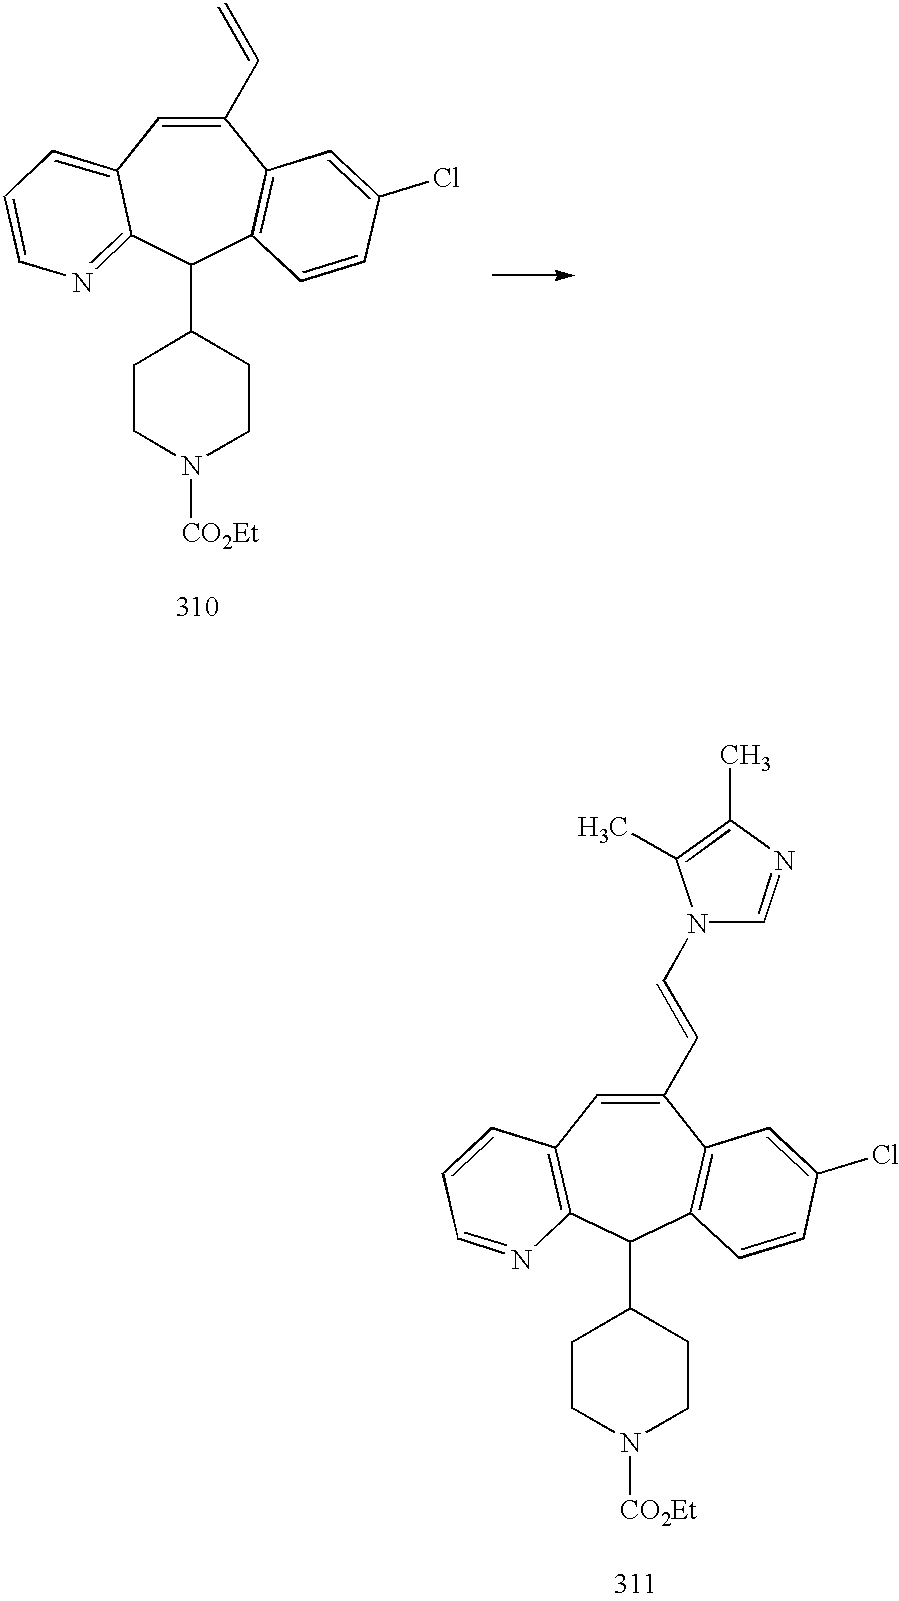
C1(C=CN2C=NC(C)=C2C)=CC2=C(C(C3CCN([CO2Et])CC3)C3=C1C=C(Cl)C=C3)N=CC=C2.C1(C=C)=CC2=CC=CN=C2C(C2CCN([CO2Et])CC2)C2=C1C=C(Cl)C=C2
